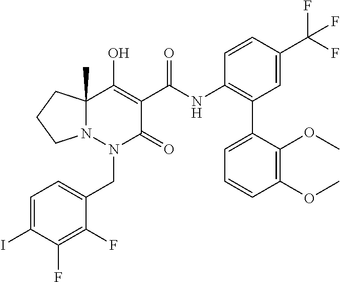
C1=C(I)C(F)=C(F)C(CN2C(=O)C(C(NC3=C(C4=CC=CC(OC)=C4OC)C=C(C(F)(F)F)C=C3)=O)=C(O)C3(C)N2CCC3)=C1
